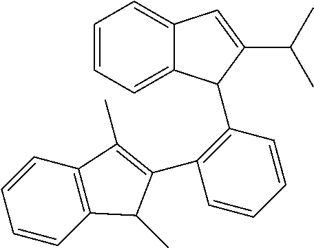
C1=CC=C2C(=C1)C=C(C(C)C)C2C1=C(C2=C(C)C3=C(C=CC=C3)C2C)C=CC=C1
